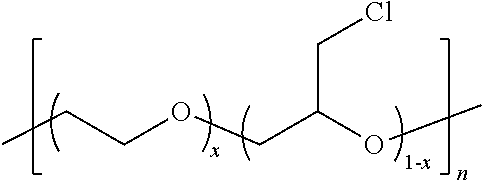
CCCOCC(OC)CCl.[1-x]
